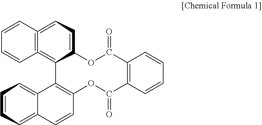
C1=CC2=C(=CC=C3C=2C2=C(OC(=O)C4=C(C(=O)O3)C=CC=C4)C=CC3=CC=CC=C23)C=C1
